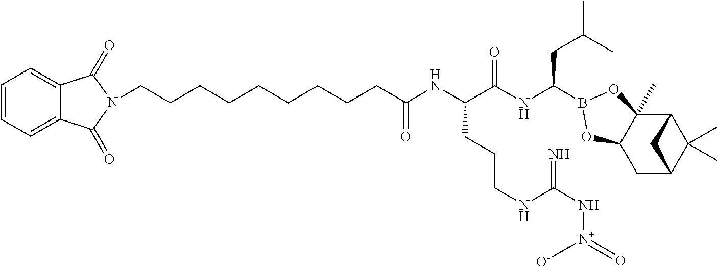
C(C(NC(CC(C)C)B1OC2(C)C3C(C)(C)C(CC2O1)C3)=O)(NC(CCCCCCCCCN1C(=O)C2=CC=CC=C2C1=O)=O)CCCNC(=N)N[N+]([O-])=O
